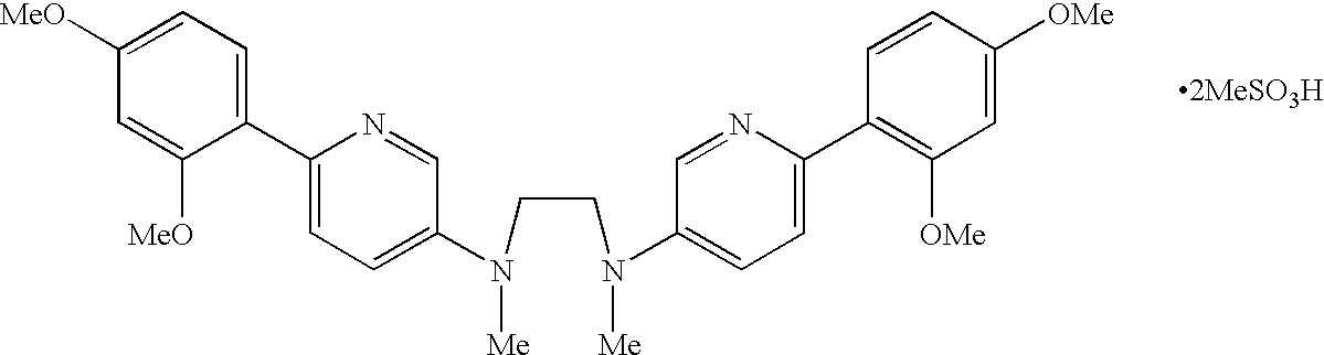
C1([MeO])=CC=C(C2=CC=C(N(CCN(C3=CC=C(C4=C([OMe])C=C([OMe])C=C4)N=C3)[Me])[Me])C=N2)C([MeO])=C1
